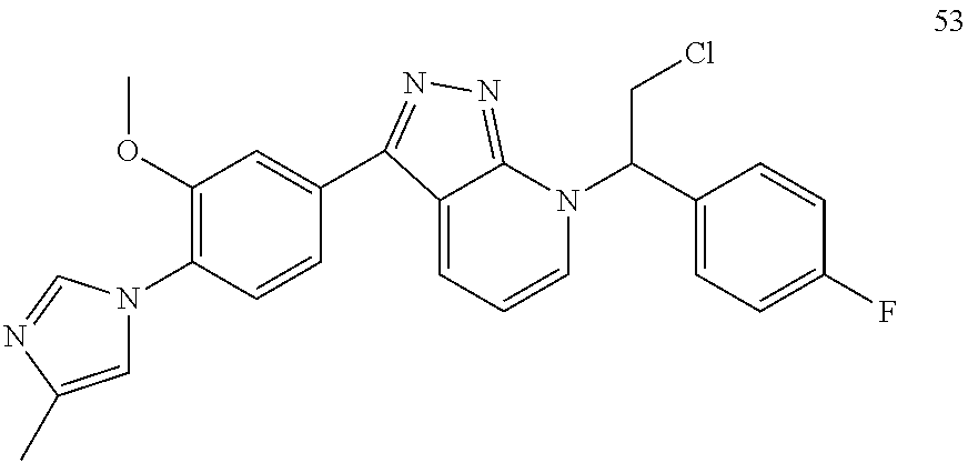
C12=CC=CN(C(C3=CC=C(F)C=C3)CCl)C1=NN=C2C1=CC(OC)=C(N2C=C(C)N=C2)C=C1
